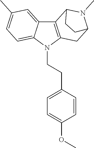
C12=CC(C)=CC=C1N(CCC1=CC=C(OC)C=C1)C1=C2C2N(C)C(C1)CC2
